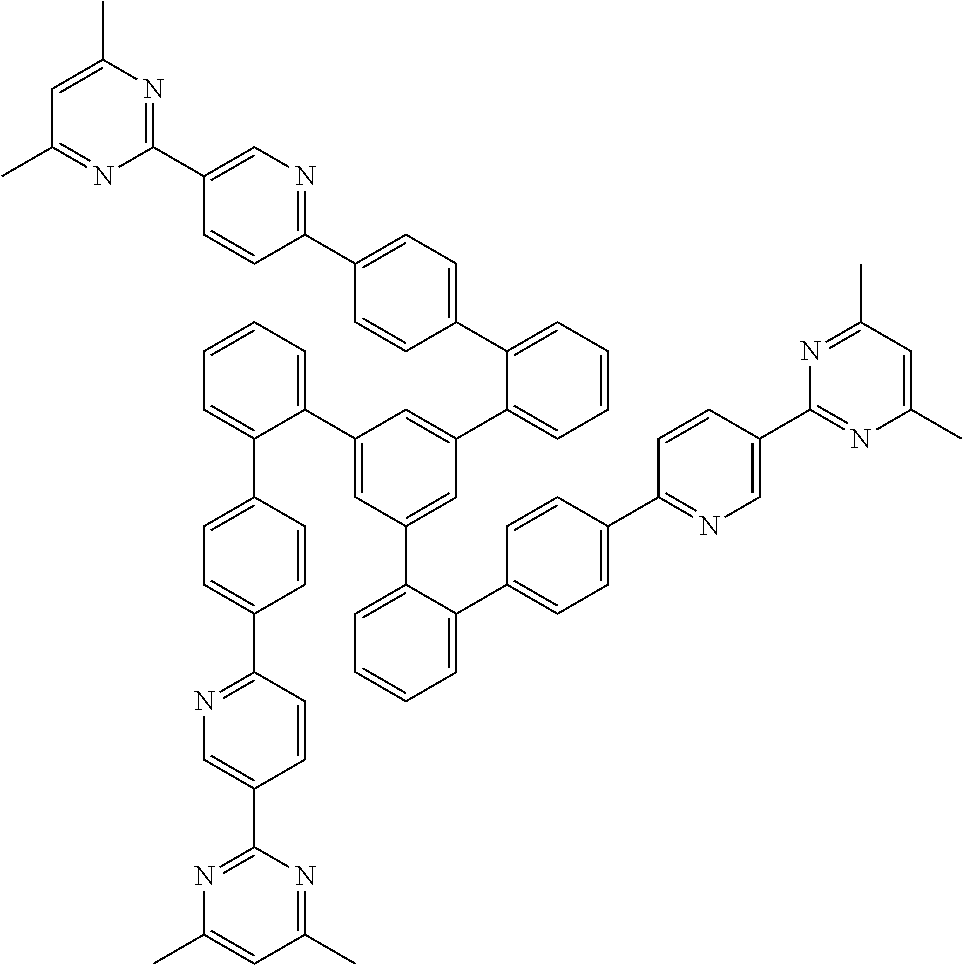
C1(C2=CC(C3=CC=CC=C3C3=CC=C(C4=NC=C(C5=NC(C)=CC(C)=N5)C=C4)C=C3)=CC(C3=CC=CC=C3C3=CC=C(C4=NC=C(C5=NC(C)=CC(C)=N5)C=C4)C=C3)=C2)=CC=CC=C1C1=CC=C(C2=NC=C(C3=NC(C)=CC(C)=N3)C=C2)C=C1
